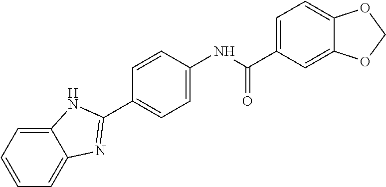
C12=CC=CC=C1N=C(C1=CC=C(NC(C3=CC=C4C(=C3)OCO4)=O)C=C1)N2
